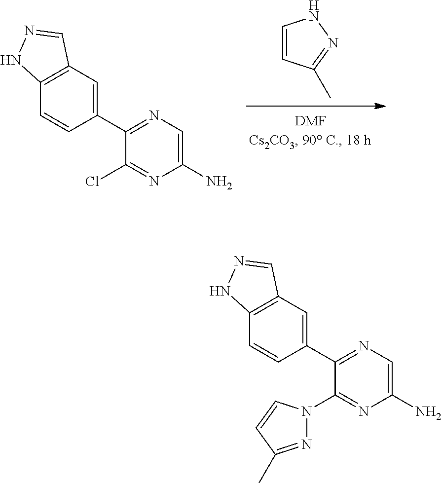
C1(C2=NC=C(N)N=C2N2N=C(C)C=C2)=CC2=C(C=C1)NN=C2.C1(C2=NC=C(N)N=C2Cl)=CC2=C(C=C1)NN=C2.C1=CC(C)=NN1
